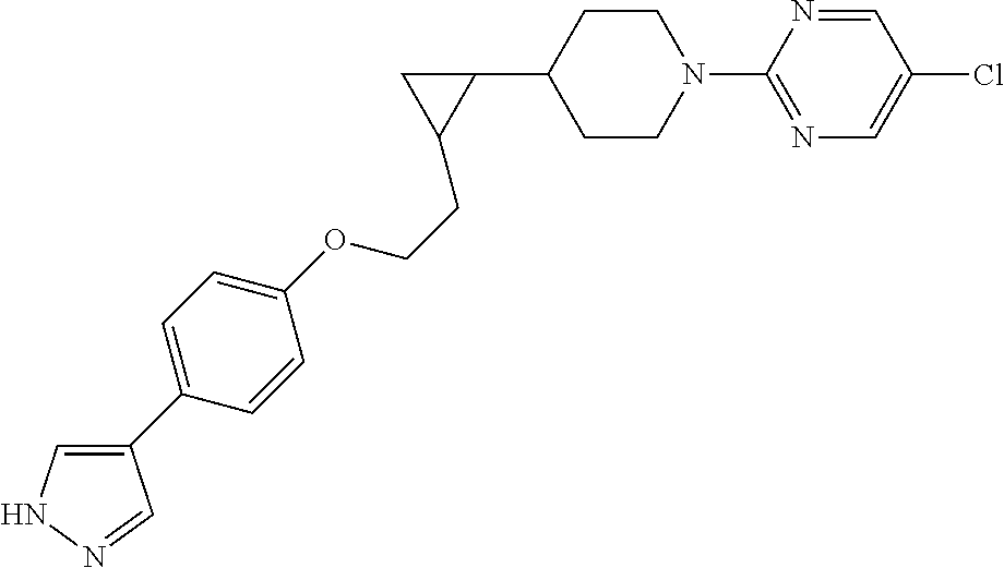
C1CN(C2=NC=C(Cl)C=N2)CCC1C1CC1CCOC1=CC=C(C2=CNN=C2)C=C1
